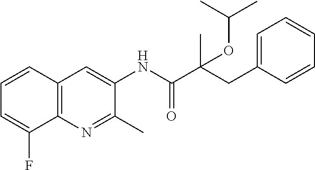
C12=C(C=CC=C1F)C=C(NC(=O)C(CC1=CC=CC=C1)(C)OC(C)C)C(C)=N2
